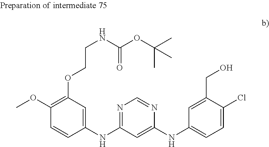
C1(OC)=C(OCCNC(OC(C)(C)C)=O)C=C(NC2=NC=NC(NC3=CC=C(Cl)C(CO)=C3)=C2)C=C1
